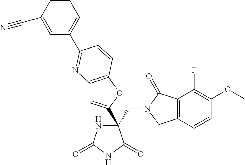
C12=C(OC(C3(CN4CC5=C(C4=O)C(F)=C(OC)C=C5)NC(=O)NC3=O)=C1)C=CC(C1=CC=CC(C#N)=C1)=N2
